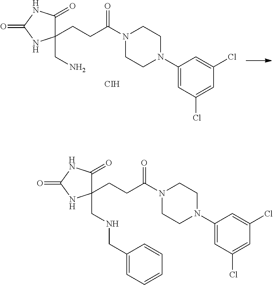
C1(CCC(=O)N2CCN(C3=CC(Cl)=CC(Cl)=C3)CC2)(CN)C(=O)NC(=O)N1.[CIH].C1(CCC(=O)N2CCN(C3=CC(Cl)=CC(Cl)=C3)CC2)(CNCC2=CC=CC=C2)C(=O)NC(=O)N1
